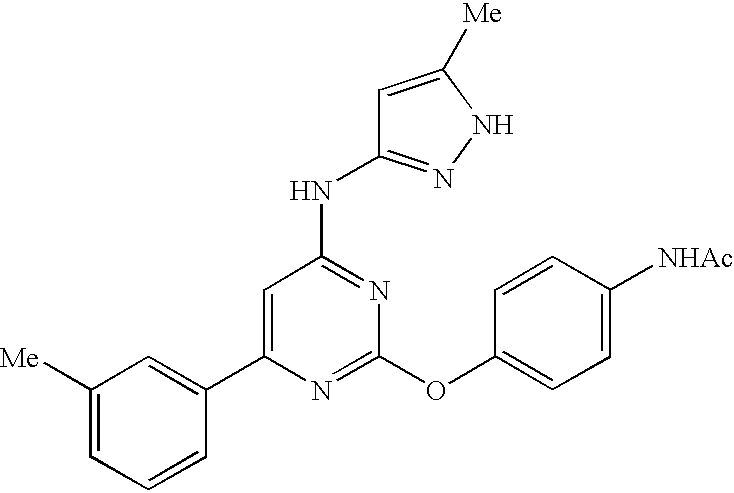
C1([Me])=CC=CC(C2=CC(NC3=NNC([Me])=C3)=NC(OC3=CC=C([NHAc])C=C3)=N2)=C1
